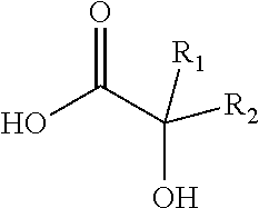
OC(C(O)([R1])[R2])=O
